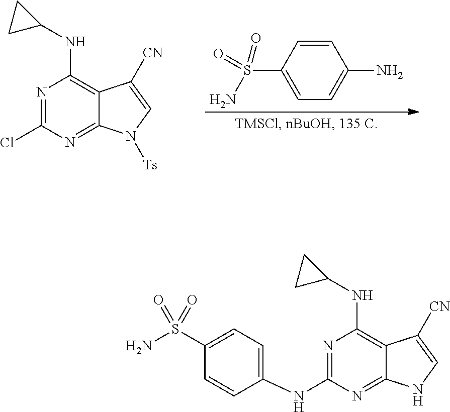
C1=CC(S(N)(=O)=O)=CC=C1N.N1=C(Cl)N=C2C(=C1NC1CC1)C([CN])=CN2[Ts].N1=C(NC2=CC=C(S(N)(=O)=O)C=C2)N=C2C(=C1NC1CC1)C([CN])=CN2
